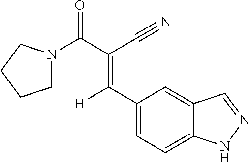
C1(C([H])=C(C(N2CCCC2)=O)C#N)=CC=C2C(=C1)C=NN2
